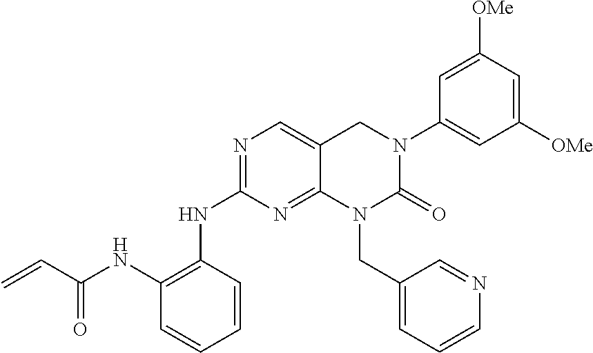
C1(NC(=O)C=C)=C(NC2=NC=C3C(=N2)N(CC2=CC=CN=C2)C(=O)N(C2=CC([OMe])=CC([OMe])=C2)C3)C=CC=C1
